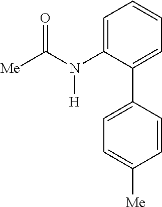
C1=C(N(C([Me])=O)[H])C(C2=CC=C([Me])C=C2)=CC=C1
